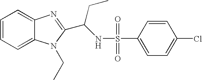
C1=CC=C2C(=C1)N=C(C(NS(=O)(=O)C1=CC=C(Cl)C=C1)CC)N2CC
